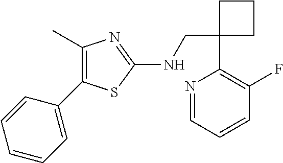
C1(CNC2=NC(C)=C(C3=CC=CC=C3)S2)(C2=C(F)C=CC=N2)CCC1
